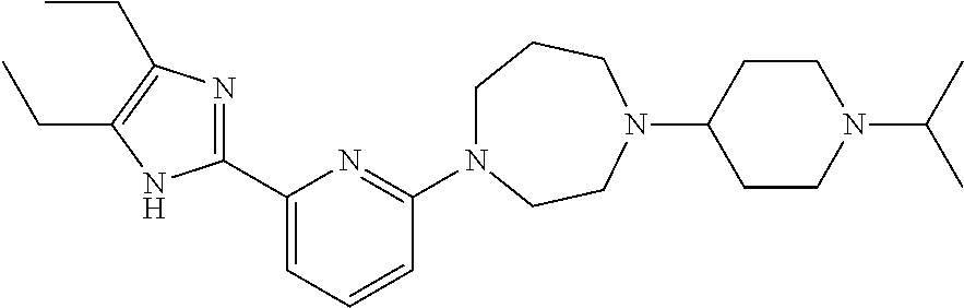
C1N(C2=NC(C3=NC(CC)=C(CC)N3)=CC=C2)CCN(C2CCN(C(C)C)CC2)CC1
